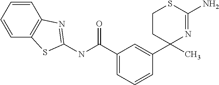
C1(C(=O)NC2=NC3=C(C=CC=C3)S2)=CC=CC(C2(C)N=C(N)SCC2)=C1
